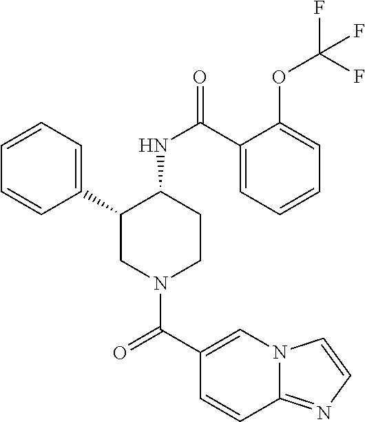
C1=CC=C(C2CN(C(C3=CN4C(=NC=C4)C=C3)=O)CCC2NC(=O)C2=CC=CC=C2OC(F)(F)F)C=C1
